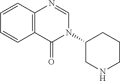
N1(C2CNCCC2)C=NC2=C(C1=O)C=CC=C2
